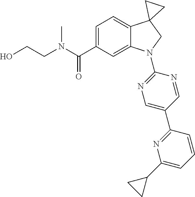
N(C(C1=CC=C2C(=C1)N(C1=NC=C(C3=NC(C4CC4)=CC=C3)C=N1)CC21CC1)=O)(CCO)C
